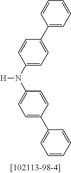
C1=CC(C2=CC=C(N(C3=CC=C(C4=CC=CC=C4)C=C3)[H])C=C2)=CC=C1
